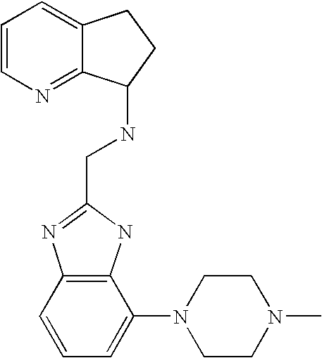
C1=CN=C2C(=C1)CCC2NCC1=NC2=C(N1)C(N1CCN(C)CC1)=CC=C2
